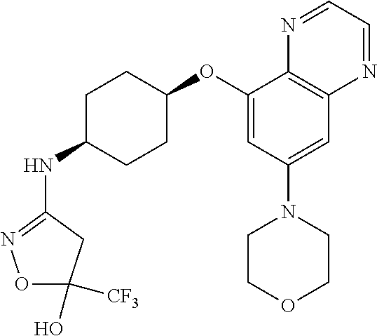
C1(OC2CCC(NC3=NOC(O)([CF3])C3)CC2)=CC(N2CCOCC2)=CC2=C1N=CC=N2
